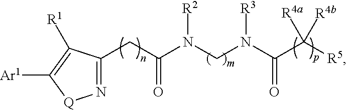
N1=C(CC(N([R2])CN([R3])C(C([R5])([R4b])[R4a])=O)=O)C([R1])=C([Ar1])[Q]1
